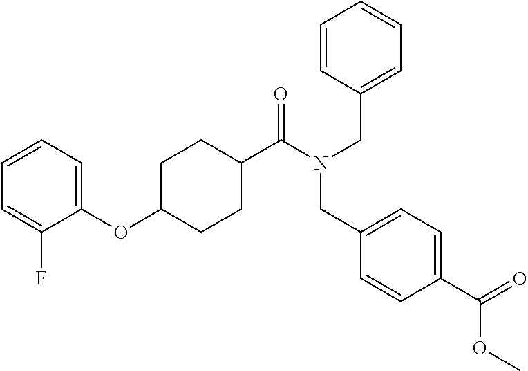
C1(OC2CCC(C(N(CC3=CC=CC=C3)CC3=CC=C(C(=O)OC)C=C3)=O)CC2)=CC=CC=C1F
